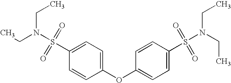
C1=C(S(N(CC)CC)(=O)=O)C=CC(OC2=CC=C(S(=O)(=O)N(CC)CC)C=C2)=C1
